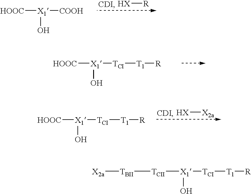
[HOOC][X1]([COOH])O.[HX][R].[HOOC][X1]([TCI][T1][R])O.[HX][X2a].[HOOC][X1]([TCI][T1][R])O.[TCII]([X1]([TCI][T1][R])O)[TBII][X2a]
